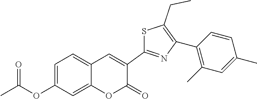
C1=C(OC(C)=O)C=C2C(=C1)C=C(C1=NC(C3=C(C)C=C(C)C=C3)=C(CC)S1)C(=O)O2
